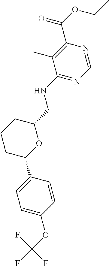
N1=C(NCC2OC(C3=CC=C(OC(F)(F)F)C=C3)CCC2)C(C)=C(C(=O)OCC)N=C1
